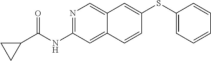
N1=C(NC(C2CC2)=O)C=C2C(=C1)C=C(SC1=CC=CC=C1)C=C2
